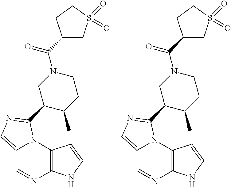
C12=CN=C(C3C(C)CCN(C(C4CS(=O)(=O)CC4)=O)C3)N1C1=C(N=C2)NC=C1.C12=CN=C(C3C(C)CCN(C(C4CS(=O)(=O)CC4)=O)C3)N1C1=C(N=C2)NC=C1
